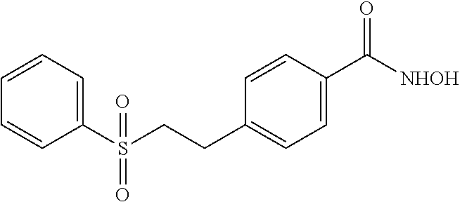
C1=CC=C(S(CCC2=CC=C(C(=O)[NHOH])C=C2)(=O)=O)C=C1
